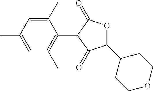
C1(C)=CC(C)=CC(C)=C1C1C(=O)OC(C2CCOCC2)C1=O
